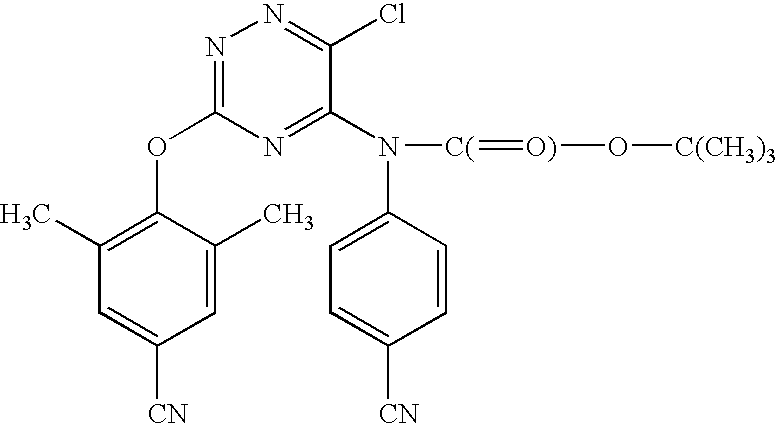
N1=C(OC2=C(C)C=C([CN])C=C2C)N=C(N(C2=CC=C([CN])C=C2)[C(]=[O)]O[C(CH3)3])C(Cl)=N1
